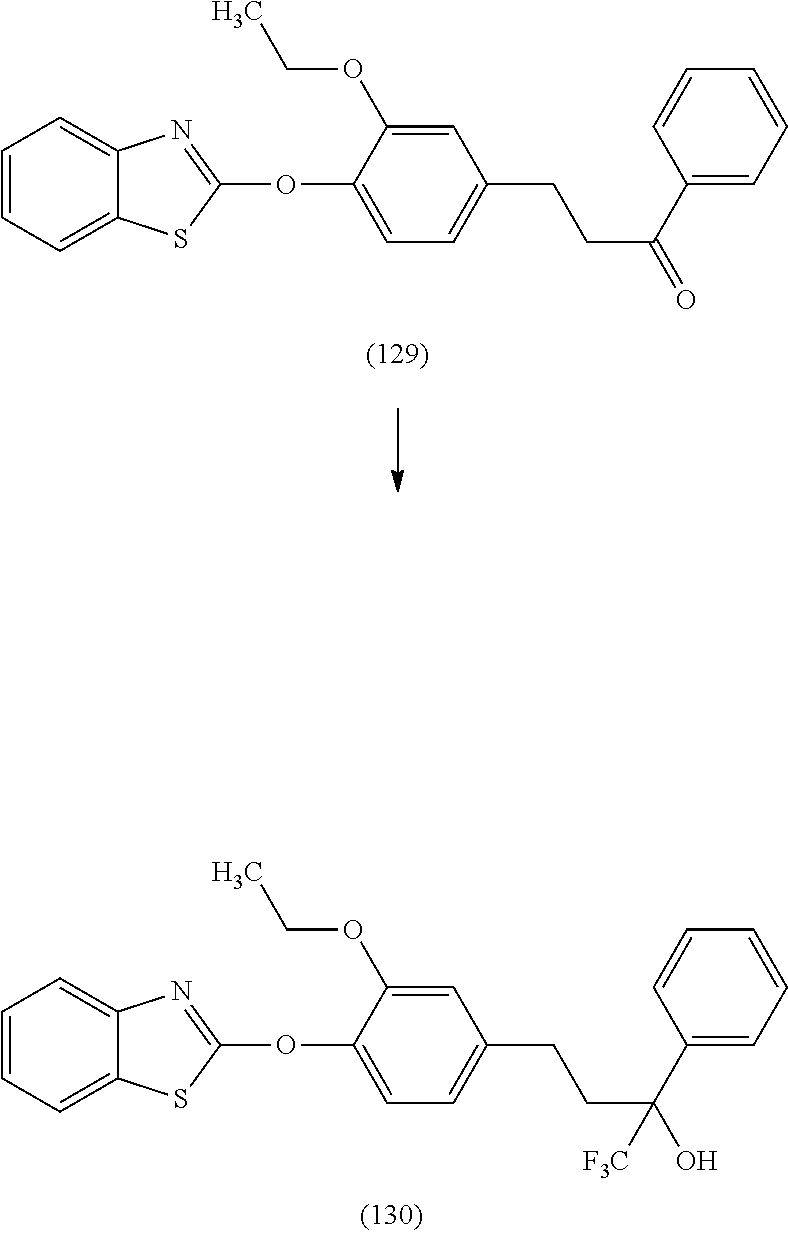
C1=CC=C2C(=C1)N=C(OC1=CC=C(CCC(C3=CC=CC=C3)(O)[F3C])C=C1OCC)S2.C1=CC=C2C(=C1)N=C(OC1=CC=C(CCC(C3=CC=CC=C3)=O)C=C1OCC)S2
